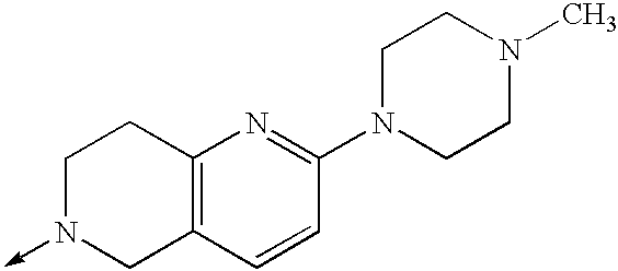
C1N(->C)CC2=C(C1)N=C(N1CCN(C)CC1)C=C2
